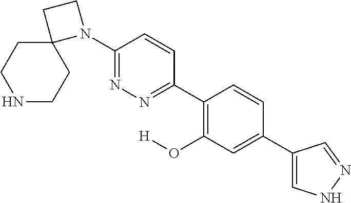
C12(N(C3=NN=C(C4=C(O[H])C=C(C5=CNN=C5)C=C4)C=C3)CC1)CCNCC2
